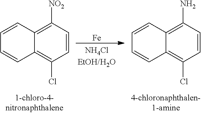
C1=CC2=C([NO2])C=CC(Cl)=C2C=C1.[Fe].C1=CC2=C(N)C=CC(Cl)=C2C=C1
